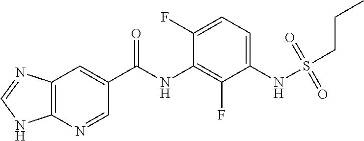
C12=C(N=CC(C(NC3=C(F)C(NS(=O)(=O)CCC)=CC=C3F)=O)=C1)NC=N2
